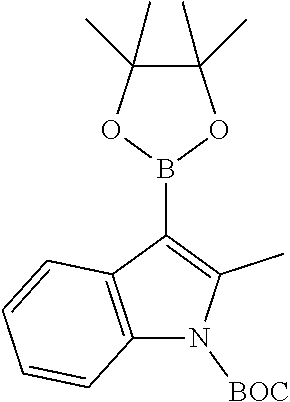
C12=C(C(B3OC(C)(C)C(C)(C)O3)=C(C)N1[BOC])C=CC=C2
